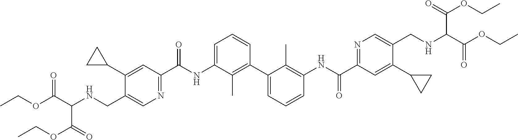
C1(C2CC2)=CC(C(NC2=CC=CC(C3=CC=CC(NC(C4=NC=C(CNC(C(OCC)=O)C(OCC)=O)C(C5CC5)=C4)=O)=C3C)=C2C)=O)=NC=C1CNC(C(OCC)=O)C(OCC)=O
